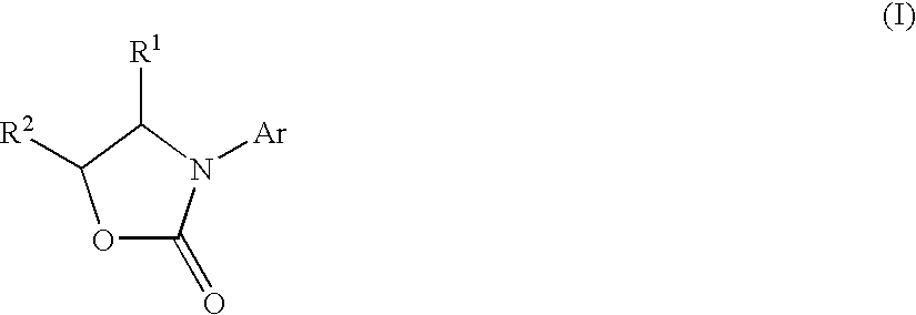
O1C(=O)N([Ar])C([R1])C1[R2]
